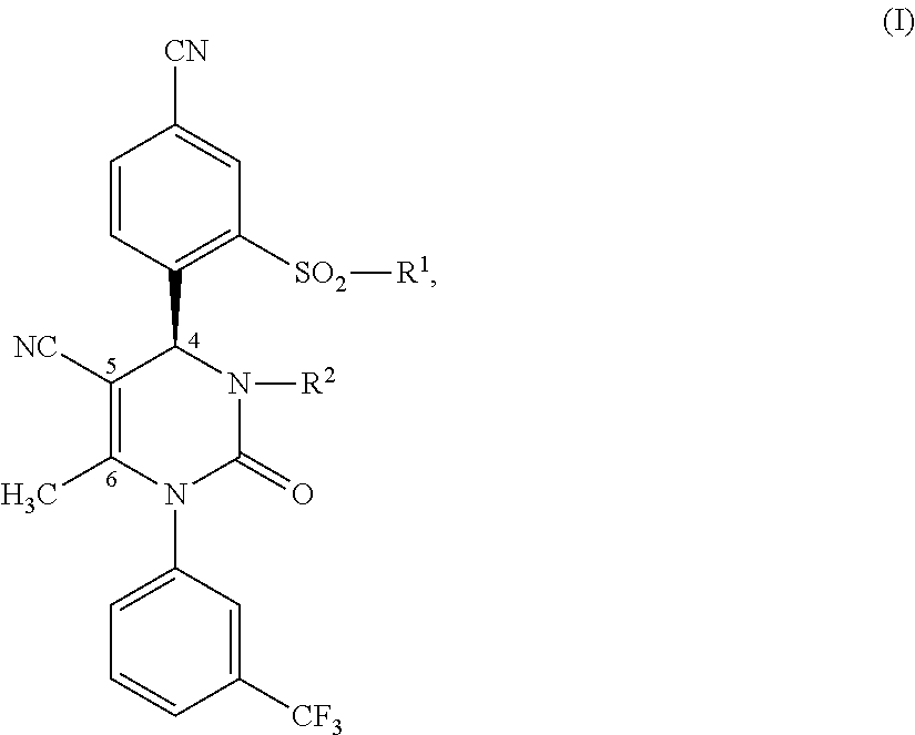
C1=CC(C2C([NC])=C(C)N(C3=CC=CC([CF3])=C3)C(=O)N2[R2])=C([SO2][R1])C=C1[CN]
